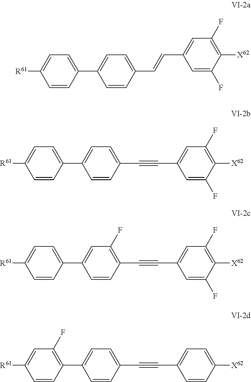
C1=C(C2=CC=C([R61])C=C2)C=CC(C=CC2=CC(F)=C([X62])C(F)=C2)=C1.C1=C(C2=CC=C([R61])C=C2)C=CC(C#CC2=CC(F)=C([X62])C(F)=C2)=C1.C1=C(C2=CC=C([R61])C=C2)C=CC(C#CC2=CC(F)=C([X62])C(F)=C2)=C1F.C1=C(C2=C(F)C=C([R61])C=C2)C=CC(C#CC2=CC=C([X62])C=C2)=C1
